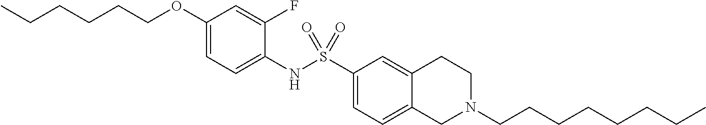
C1(OCCCCCC)=CC=C(NS(C2=CC=C3C(=C2)CCN(CCCCCCCC)C3)(=O)=O)C(F)=C1
